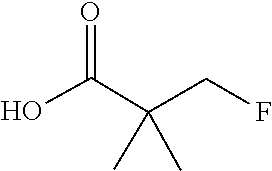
C(C(C)(CF)C)(O)=O
